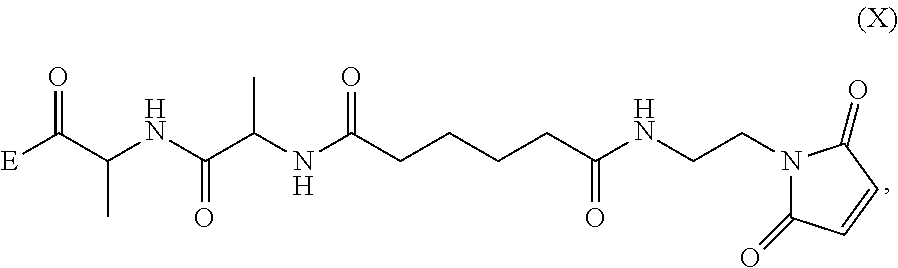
O=C(C(NC(C(NC(CCCCC(NCCN1C(=O)C=CC1=O)=O)=O)C)=O)C)[E]
